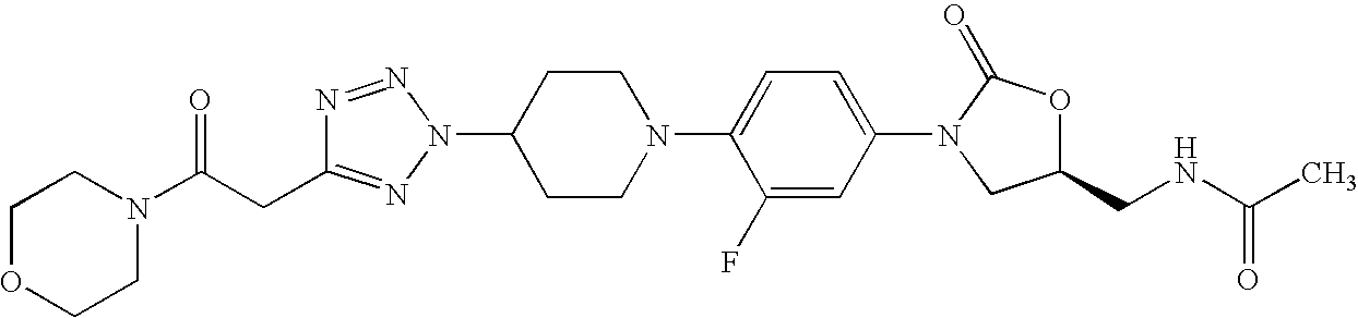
C1(N2C(=O)OC(CNC(C)=O)C2)=CC=C(N2CCC(N3N=C(CC(N4CCOCC4)=O)N=N3)CC2)C(F)=C1
